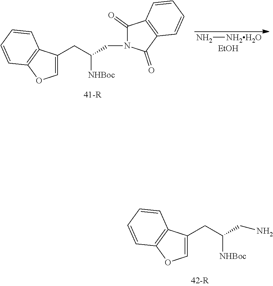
C1=C(CC([NHBoc])CN)C2=C(O1)C=CC=C2.N[NH2H2O].[EtOH].C1=C(CC([NHBoc])CN2C(=O)C3=C(C2=O)C=CC=C3)C2=C(O1)C=CC=C2
